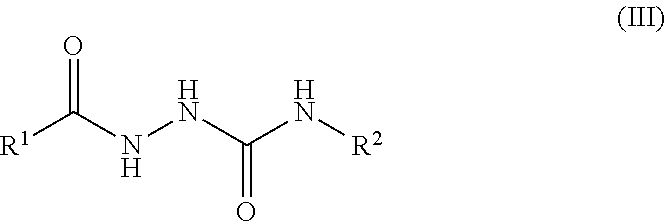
[R1]C(NNC(N[R2])=O)=O
